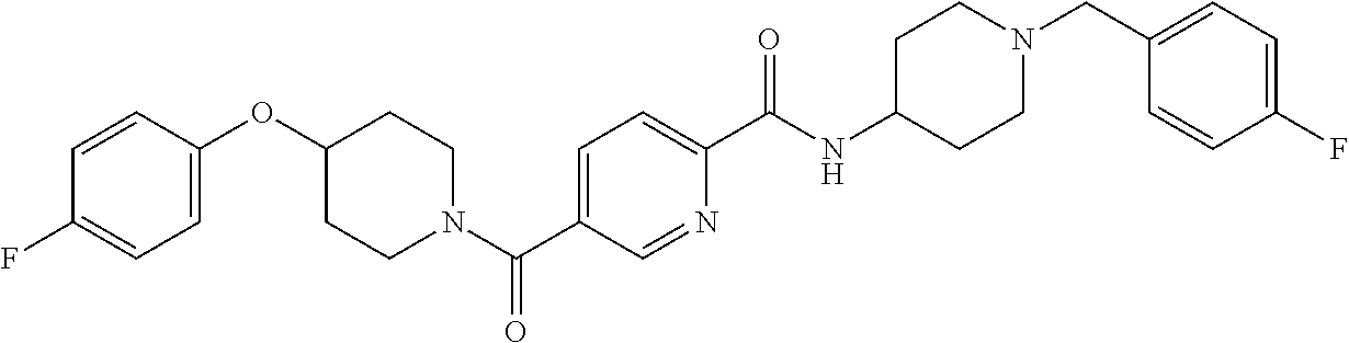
C1CN(C(C2=CC=C(C(NC3CCN(CC4=CC=C(F)C=C4)CC3)=O)N=C2)=O)CCC1OC1=CC=C(F)C=C1
